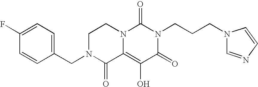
C1(F)=CC=C(CN2C(=O)C3=C(O)C(=O)N(CCCN4C=NC=C4)C(=O)N3CC2)C=C1
